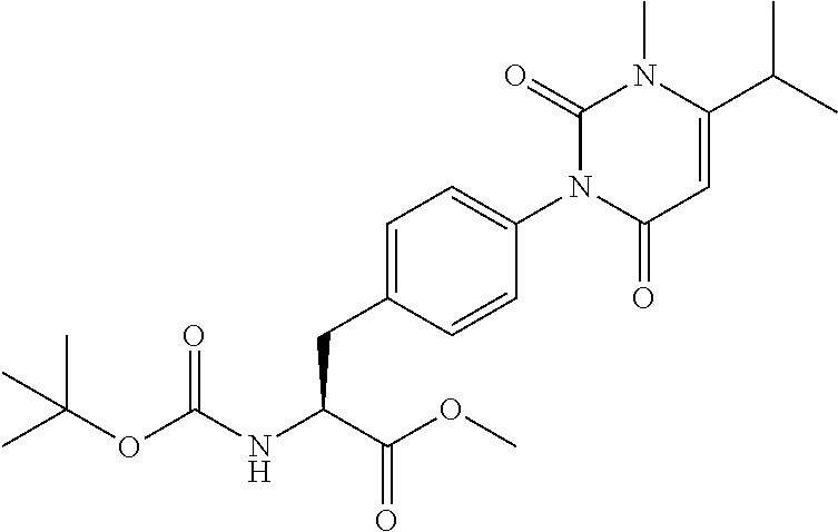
C1(C(C)C)=CC(=O)N(C2=CC=C(CC(C(=O)OC)NC(=O)OC(C)(C)C)C=C2)C(=O)N1C
